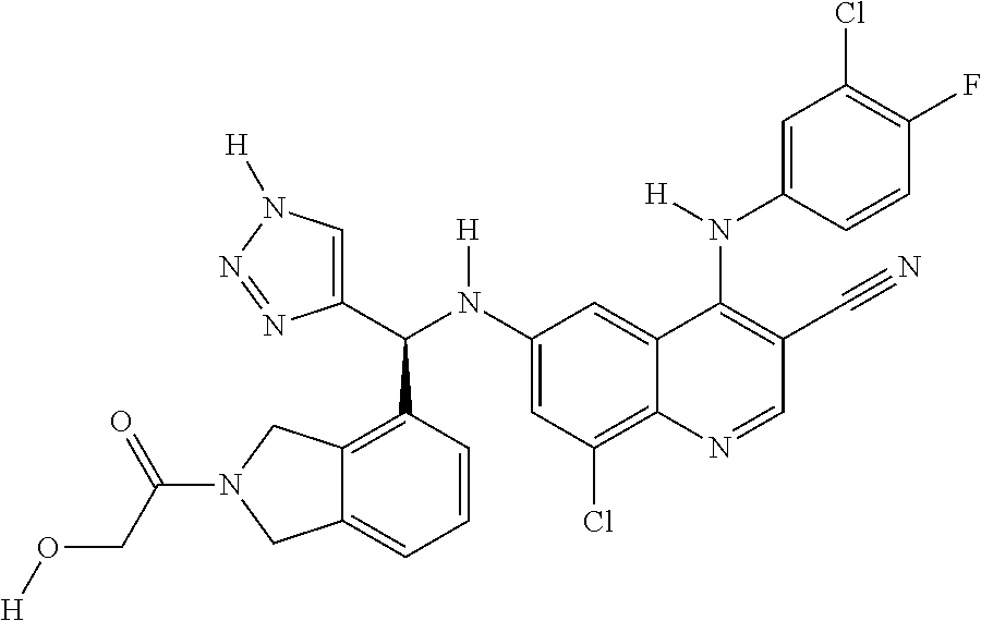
C1(N(C(C2=CN([H])N=N2)C2=C3C(=CC=C2)CN(C(CO[H])=O)C3)[H])=CC(Cl)=C2C(=C1)C(N(C1=CC(Cl)=C(F)C=C1)[H])=C(C#N)C=N2
